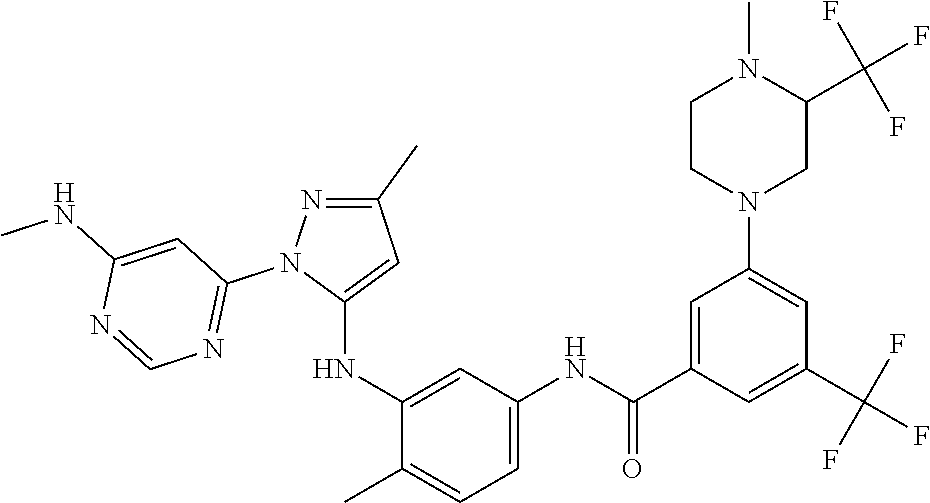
C1(C)=NN(C2=NC=NC(NC)=C2)C(NC2=CC(NC(=O)C3=CC(N4CC(C(F)(F)F)N(C)CC4)=CC(C(F)(F)F)=C3)=CC=C2C)=C1
